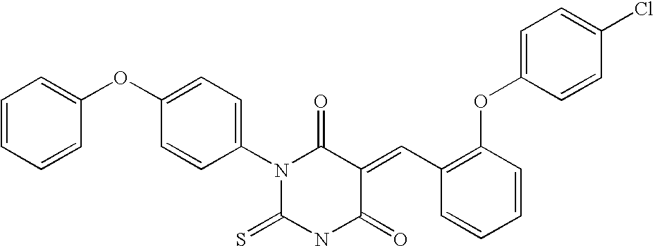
C1=CC=CC(OC2=CC=C(N3C(=S)NC(=O)C(=CC4=C(OC5=CC=C(Cl)C=C5)C=CC=C4)C3=O)C=C2)=C1
